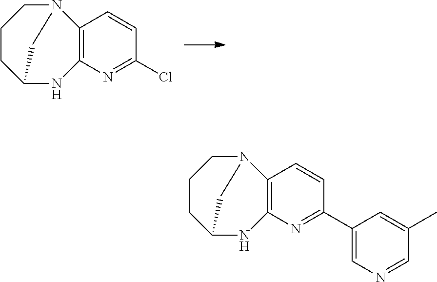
C12=C(N=C(Cl)C=C1)NC1CCCN2C1.C12=C(N=C(C3=CN=CC(C)=C3)C=C1)NC1CCCN2C1
